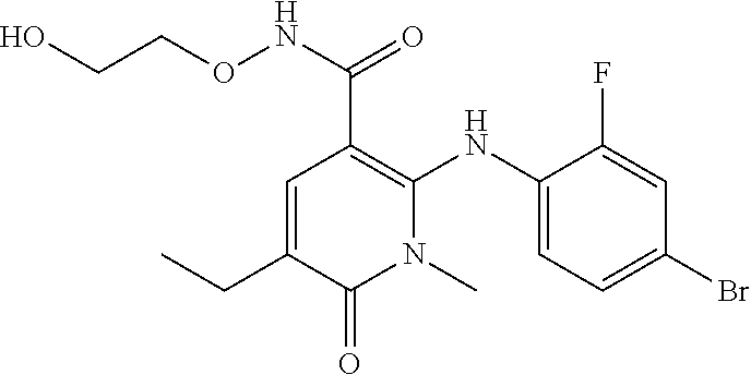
C1=C(NC2=C(C(NOCCO)=O)C=C(CC)C(=O)N2C)C(F)=CC(Br)=C1
